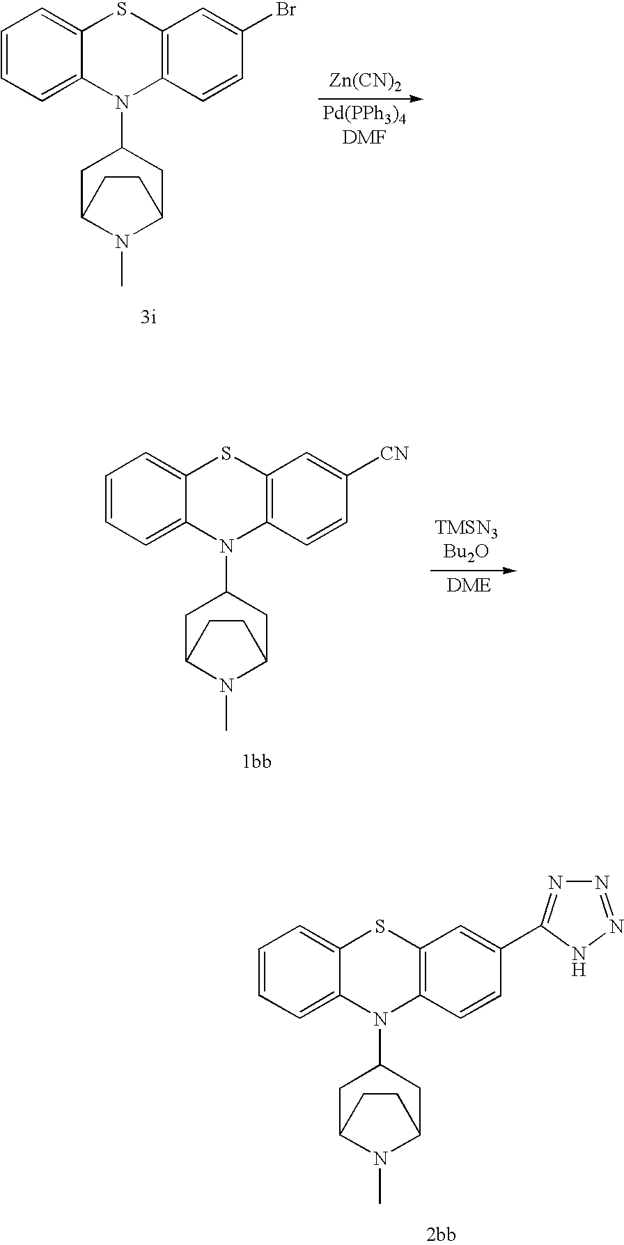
C1(N2C3=C(C=C(Br)C=C3)SC3=CC=CC=C32)CC2N(C)C(C1)CC2.[Zn(CN)2].C1(N2C3=C(C=C([CN])C=C3)SC3=CC=CC=C32)CC2N(C)C(C1)CC2.C1(N2C3=C(C=C(C4=NN=NN4)C=C3)SC3=CC=CC=C32)CC2N(C)C(C1)CC2
